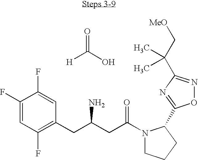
O=C(O)[H].C1(F)=CC(F)=C(CC(CC(N2CCCC2C2=NC(C(C[MeO])(C)C)=NO2)=O)N)C=C1F
